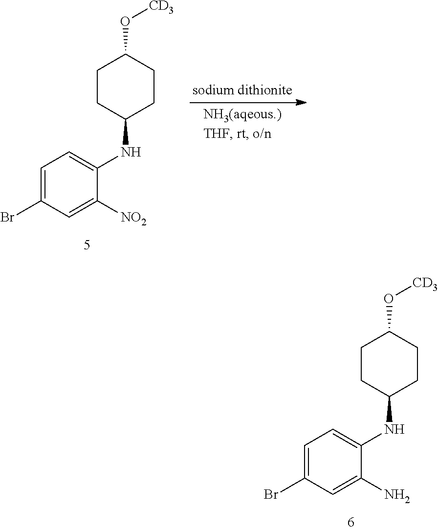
C1CC(NC2=CC=C(Br)C=C2N)CCC1O[CD3].C1CC(NC2=CC=C(Br)C=C2[NO2])CCC1O[CD3]
